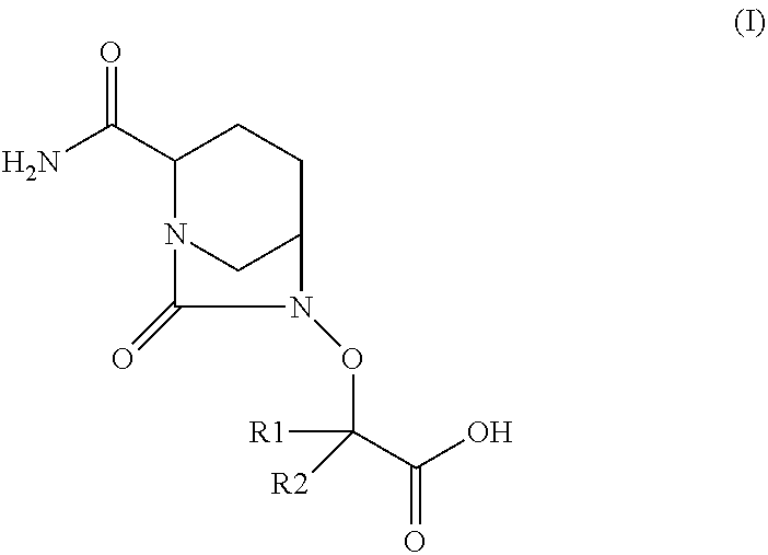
C1(C(N)=O)N2CC(CC1)N(OC(C(O)=O)([R1])[R2])C2=O
